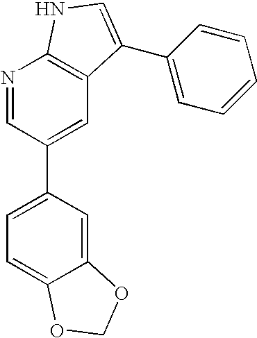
C12=CC(C3=CC4=C(N=C3)NC=C4C3=CC=CC=C3)=CC=C1OCO2
